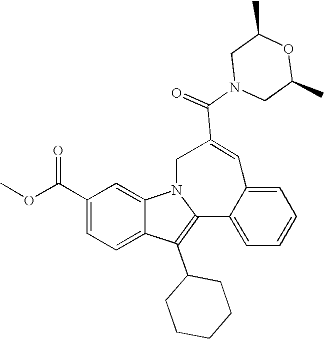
C1(C(OC)=O)=CC=C2C(=C1)N1C(=C2C2CCCCC2)C2=CC=CC=C2C=C(C(=O)N2CC(C)OC(C)C2)C1
